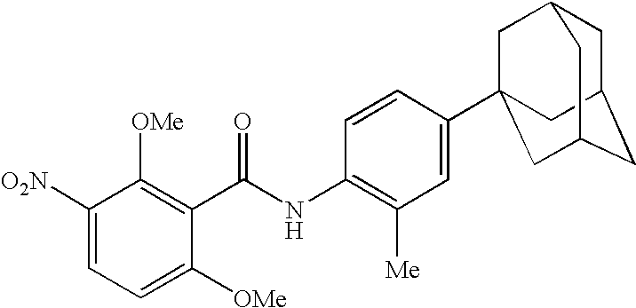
C1([O2N])=CC=C([OMe])C(C(NC2=C([Me])C=C(C34CC5CC(CC(C3)C5)C4)C=C2)=O)=C1[OMe]
